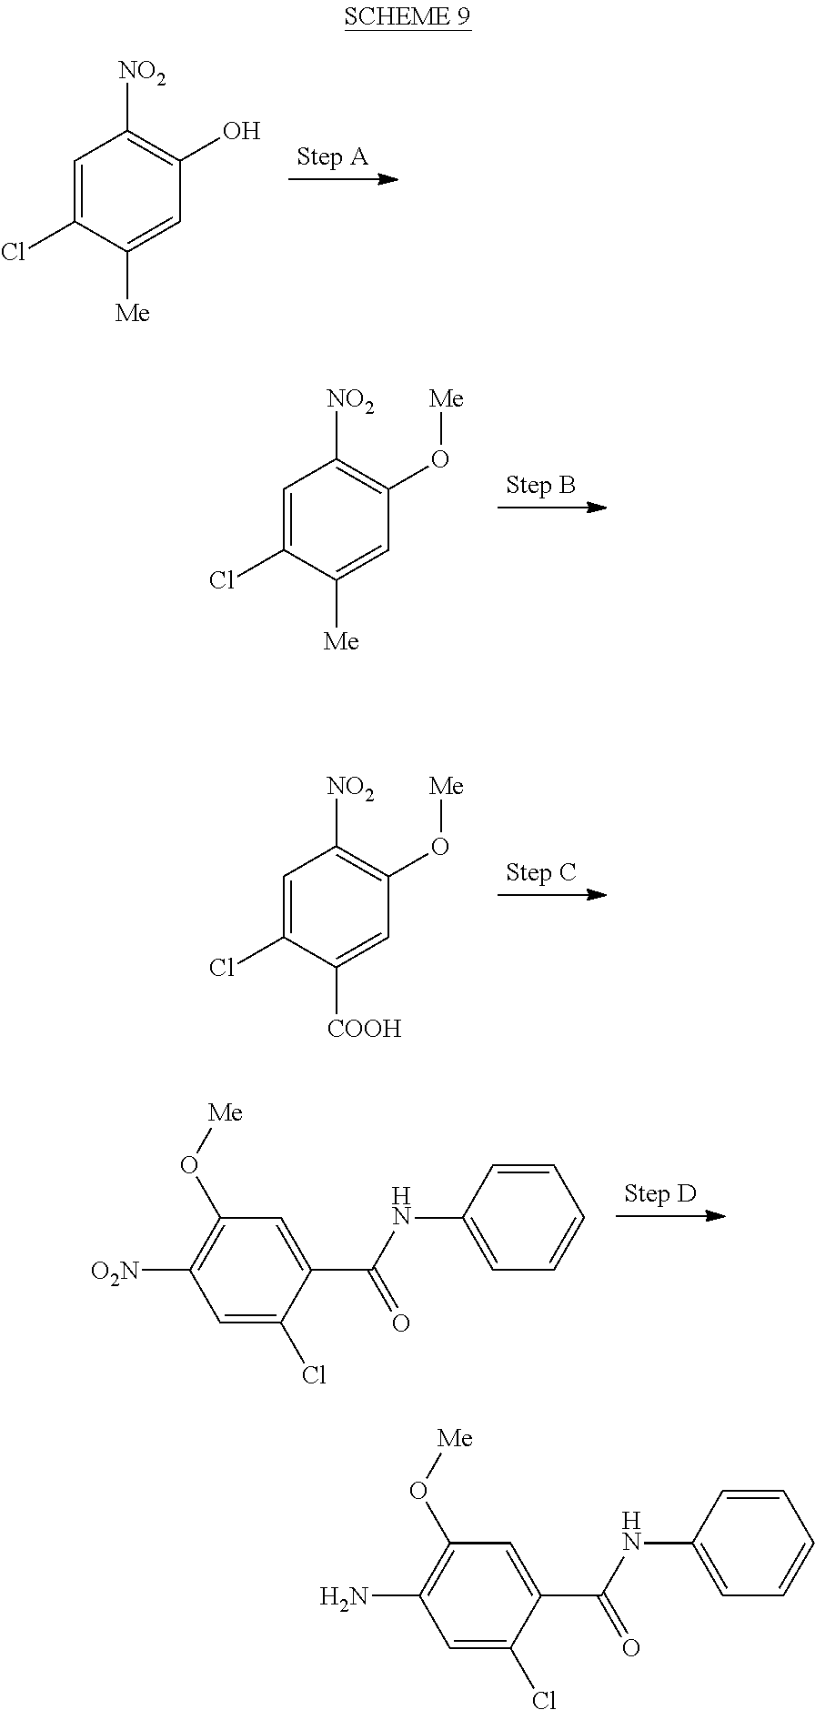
ClC1=CC([NO2])=C(O)C=C1[Me].ClC1=CC([NO2])=C(O[Me])C=C1[Me].ClC1=CC([NO2])=C(O[Me])C=C1[COOH].[O2N]C1=C(O[Me])C=C(C(NC2=CC=CC=C2)=O)C(Cl)=C1.NC1=C(O[Me])C=C(C(NC2=CC=CC=C2)=O)C(Cl)=C1
